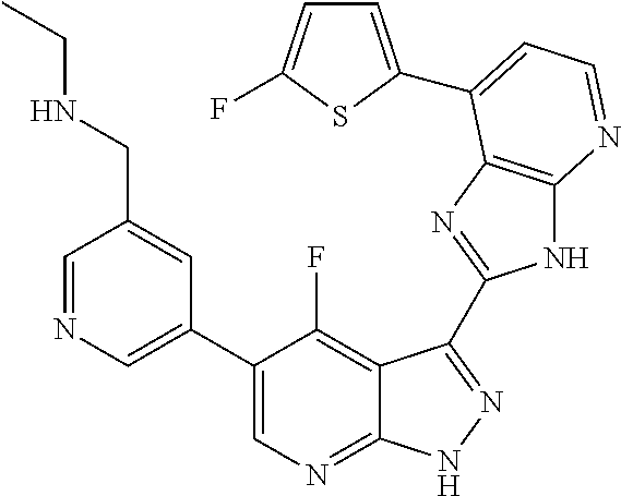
C1=NC=C(C2=CN=C3C(=C2F)C(C2=NC4=C(N2)N=CC=C4C2=CC=C(F)S2)=NN3)C=C1CNCC
